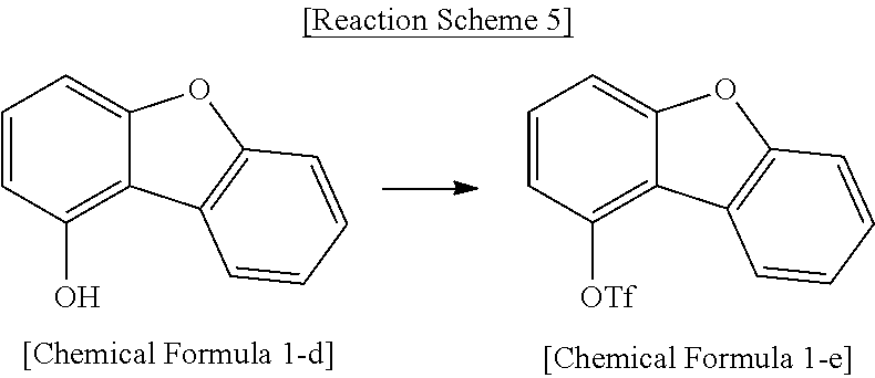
C1=CC(O)=C2C(=C1)OC1=C2C=CC=C1.C1=CC([OTf])=C2C(=C1)OC1=C2C=CC=C1
